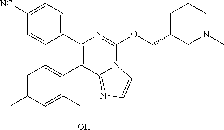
C1(C2=C(C3=CC=C(C)C=C3CO)C3=NC=CN3C(OCC3CN(C)CCC3)=N2)=CC=C([NC])C=C1
